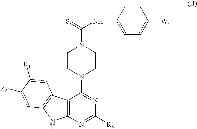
C12=C(C3=C(N1)C=C([R2])C([R1])=C3)C(N1CCN(C(=S)NC3=CC=C([W])C=C3)CC1)=NC([R3])=N2
